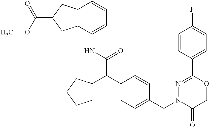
N(C(C(C1=CC=C(CN2C(=O)COC(C3=CC=C(F)C=C3)=N2)C=C1)C1CCCC1)=O)C1=CC=CC2=C1CC(C(OC)=O)C2
